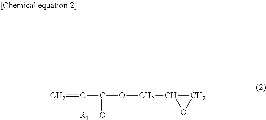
C=C(C(=O)OCC1CO1)[R1]
